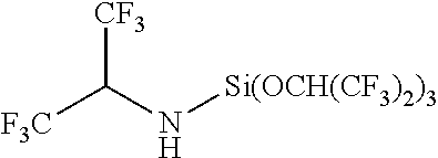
C(N[Si(OCH(CF3)2)3])([F3C])[CF3]
